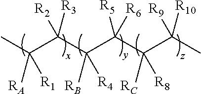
CC(C(C(C([R5])([R6])C(C(C)([R10])[R9])([RC])[R8])([RB])[R4])([R3])[R2])([RA])[R1]
